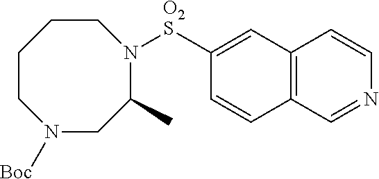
[O2S](C1=CC2=C(C=C1)C=NC=C2)N1C(C)CN([Boc])CCCC1
